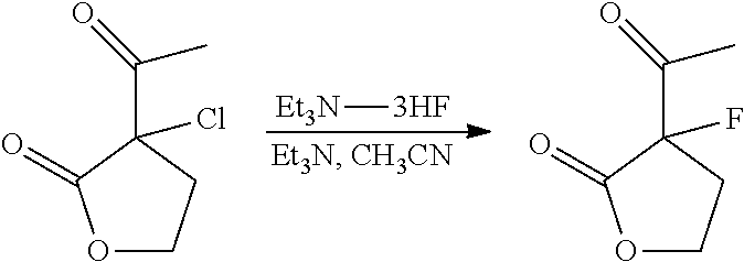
[Et3N][3HF].O1CCC(C(C)=O)(Cl)C1=O.O1CCC(C(C)=O)(F)C1=O
